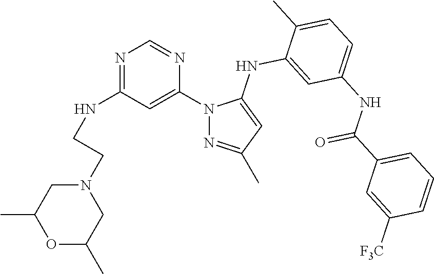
N1=C(NCCN2CC(C)OC(C)C2)C=C(N2N=C(C)C=C2NC2=CC(NC(C3=CC=CC([F3C])=C3)=O)=CC=C2C)N=C1
